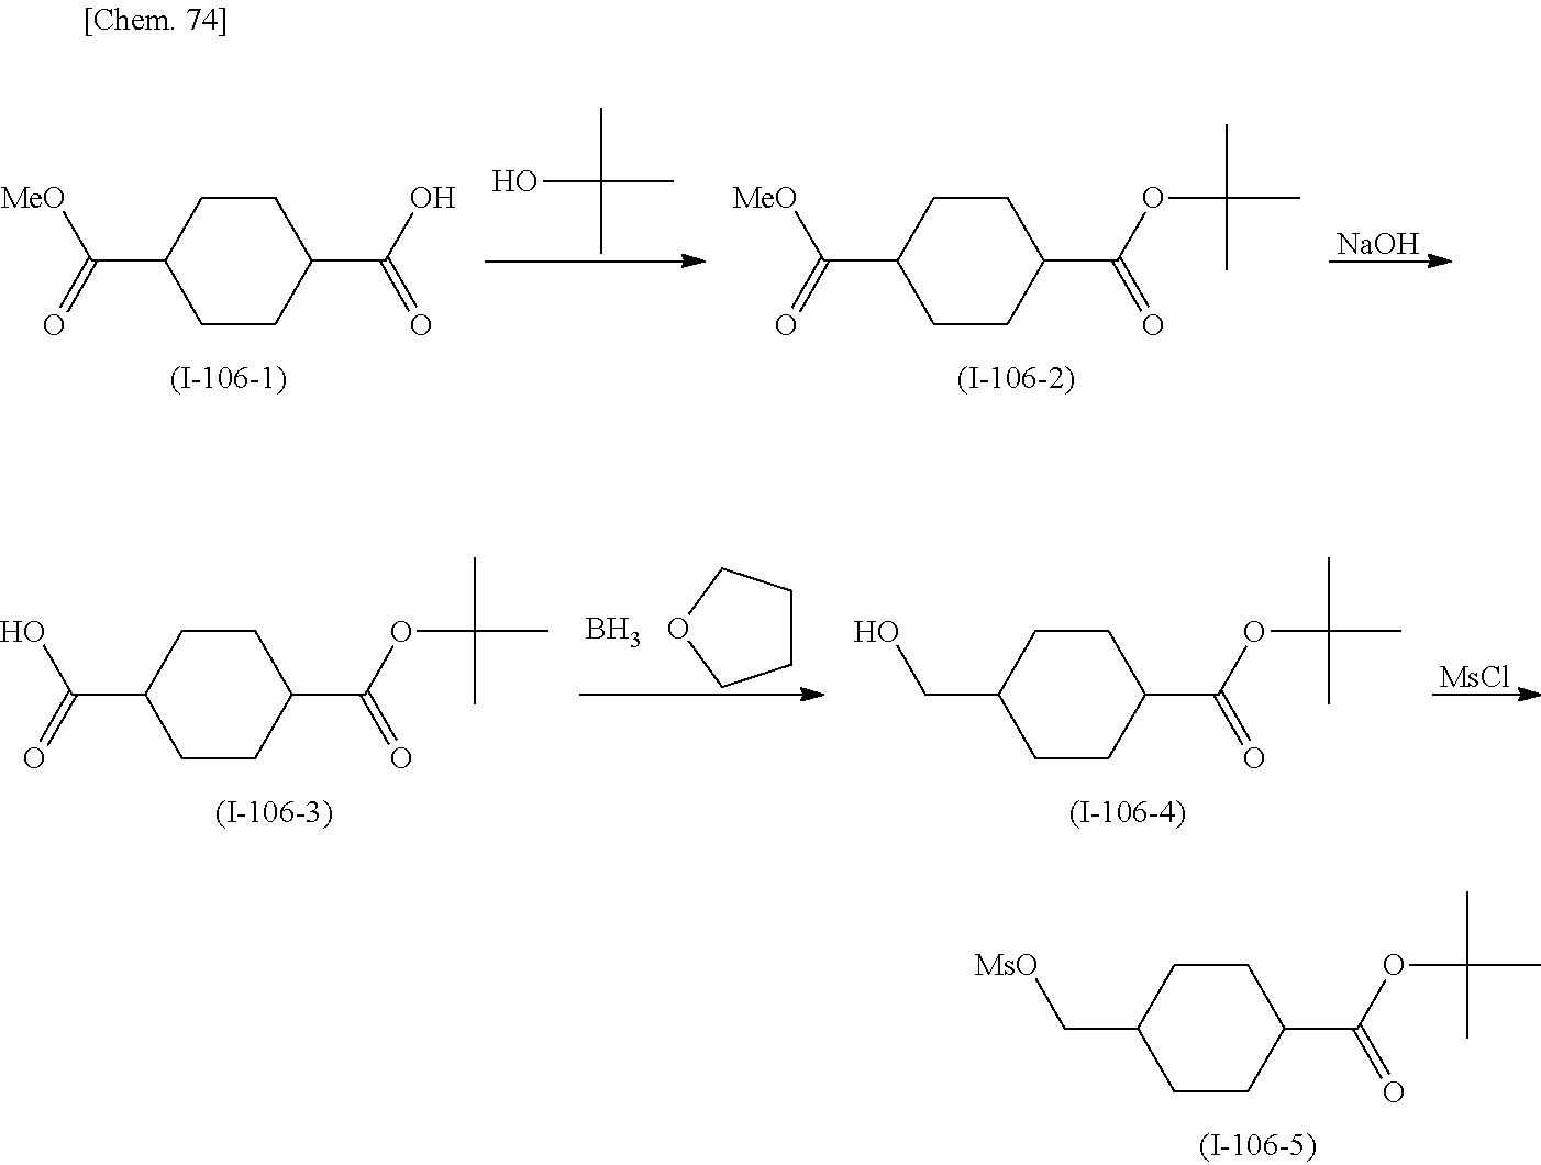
OC(C)(C)C.C1CC(C(O)=O)CCC1C(=O)[MeO].[NaOH].C1CC(C(OC(C)(C)C)=O)CCC1C(=O)[MeO].C1CC(C(OC(C)(C)C)=O)CCC1C(=O)O.C1CCOC1.B.C1CC(C(OC(C)(C)C)=O)CCC1CO.[MsCl].C1CC(C(OC(C)(C)C)=O)CCC1C[MsO]
